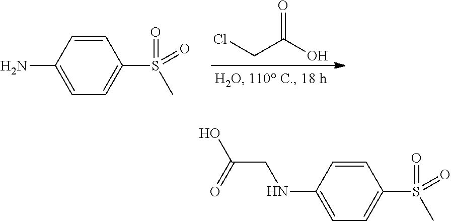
ClCC(O)=O.C1=CC(N)=CC=C1S(=O)(=O)C.C1=CC(NCC(O)=O)=CC=C1S(=O)(=O)C
